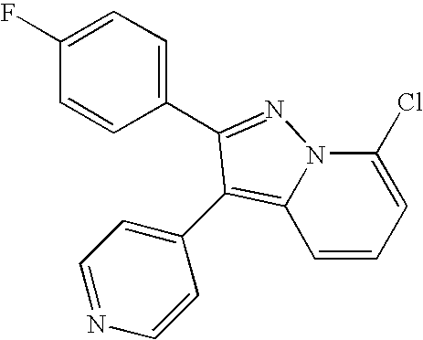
C1=CC=C(Cl)N2C1=C(C1=CC=NC=C1)C(C1=CC=C(F)C=C1)=N2
